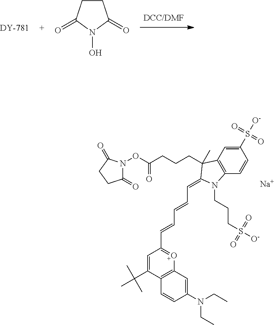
C1CC(=O)N(O)C1=O.[Na].C(C=C1C(CCCC(ON2C(=O)CCC2=O)=O)(C)C2=C(C=CC(S([O-])(=O)=O)=C2)N1CCCS([O-])(=O)=O)=CC=CC1=[O+]C2=C(C(C(C)(C)C)=C1)C=CC(N(CC)CC)=C2
